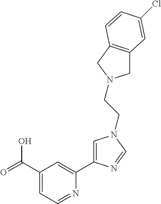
C1(C(=O)O)=CC=NC(C2=CN(CCN3CC4=C(C3)C=CC(Cl)=C4)C=N2)=C1
